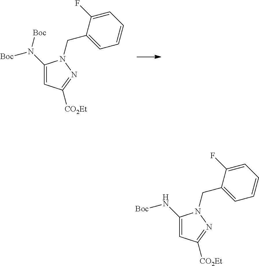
N(C1=CC([CO2Et])=NN1CC1=CC=CC=C1F)[Boc].N(C1=CC([CO2Et])=NN1CC1=CC=CC=C1F)([Boc])[Boc]
